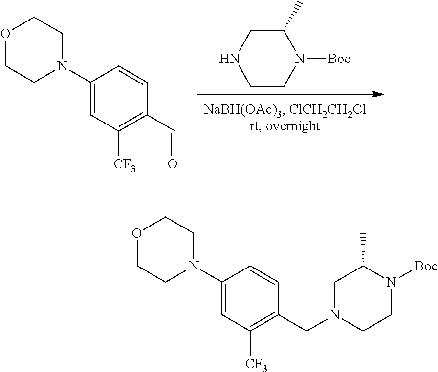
C1CN([Boc])C(C)CN1.C1(N2CCOCC2)=CC([CF3])=C(C=O)C=C1.C1(N2CCOCC2)=CC([CF3])=C(CN2CCN([Boc])C(C)C2)C=C1
